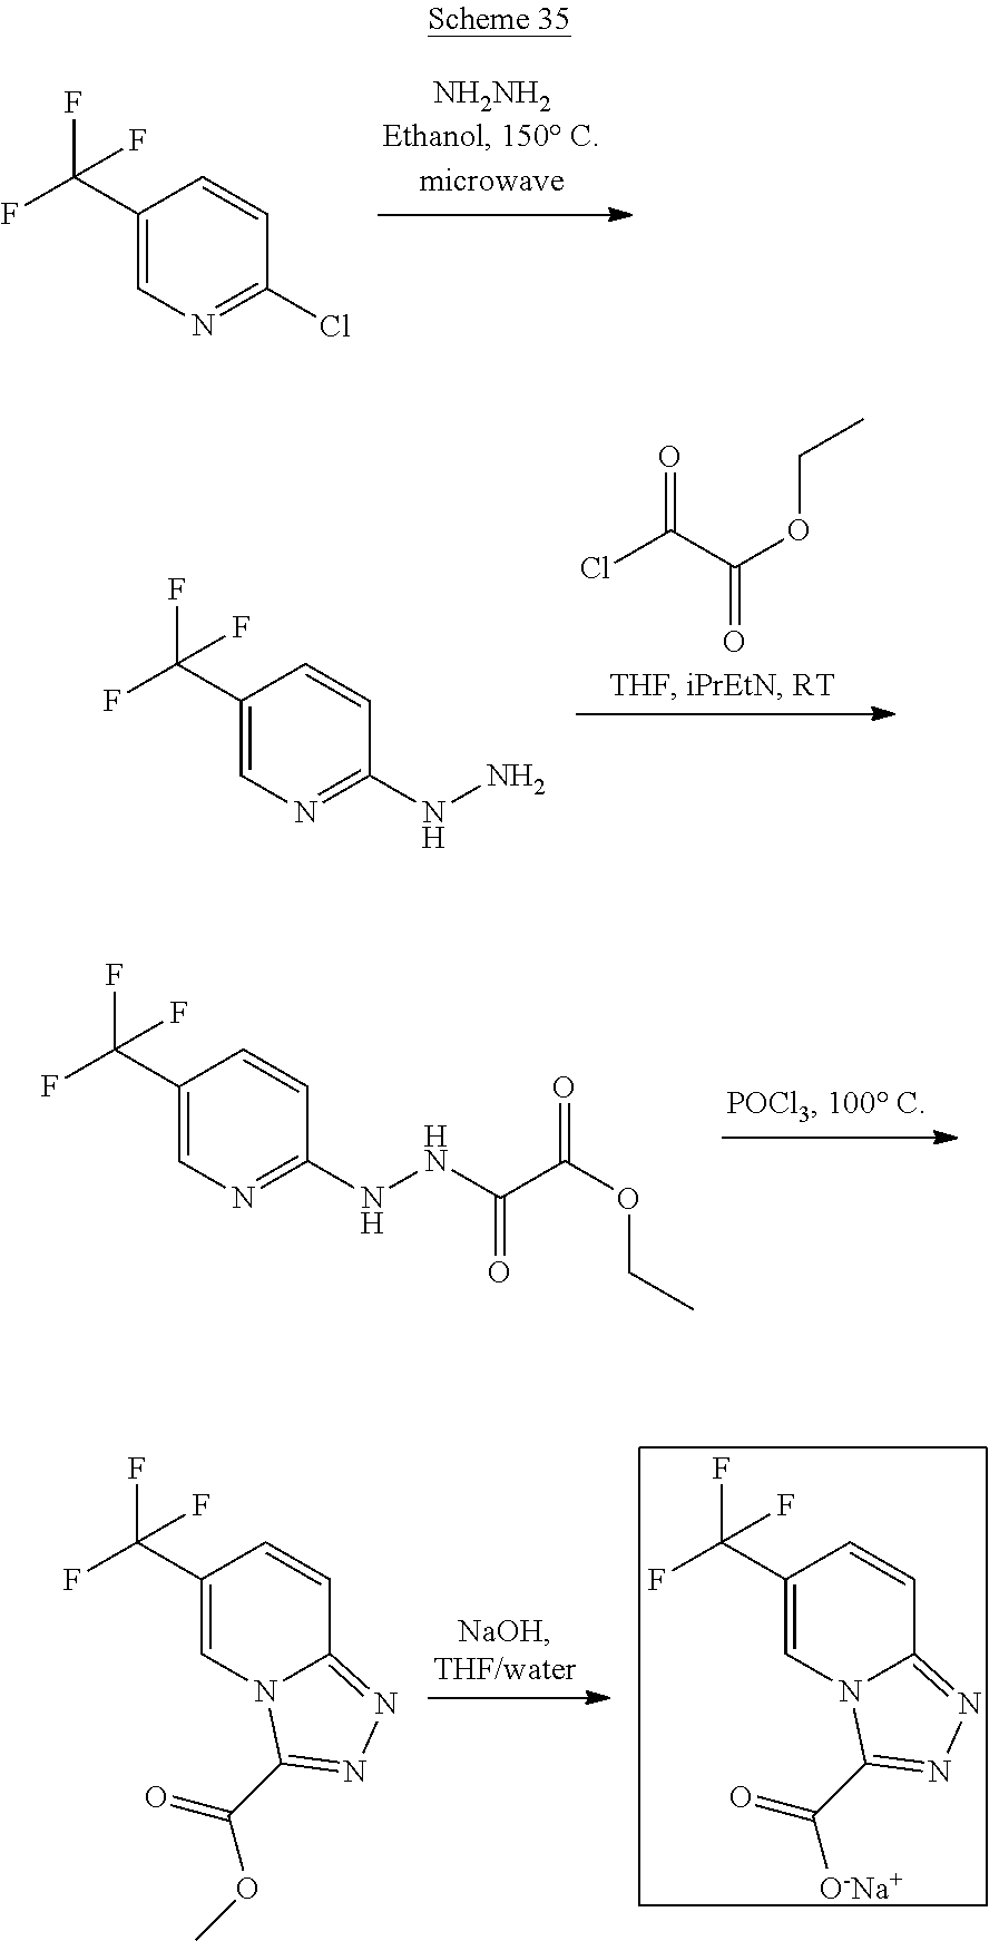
C1(C(F)(F)F)=CN=C(Cl)C=C1.ClC(C(OCC)=O)=O.C1(C(F)(F)F)=CN=C(NN)C=C1.C1(C(F)(F)F)=CN=C(NNC(C(OCC)=O)=O)C=C1.C1(C(F)(F)F)=CN2C(=NN=C2C(=O)[O-Na+])C=C1.C1(C(F)(F)F)=CN2C(=NN=C2C(=O)OC)C=C1
